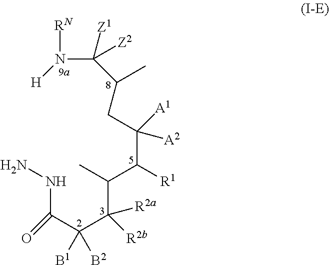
C(C(C(C(C)C(C(CC(C)C(N([RN])[H])([Z1])[Z2])([A2])[A1])[R1])([R2a])[R2b])([B1])[B2])(NN)=O
